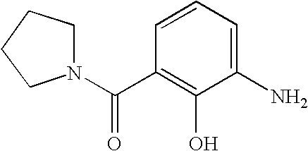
C1N(C(C2=C(O)C(N)=CC=C2)=O)CCC1
